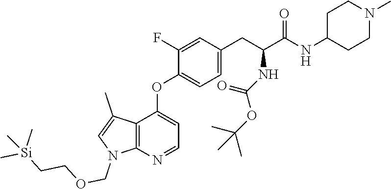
C12=C(N=CC=C1OC1=CC=C(CC(C(NC3CCN(C)CC3)=O)NC(OC(C)(C)C)=O)C=C1F)N(COCC[Si](C)(C)C)C=C2C
